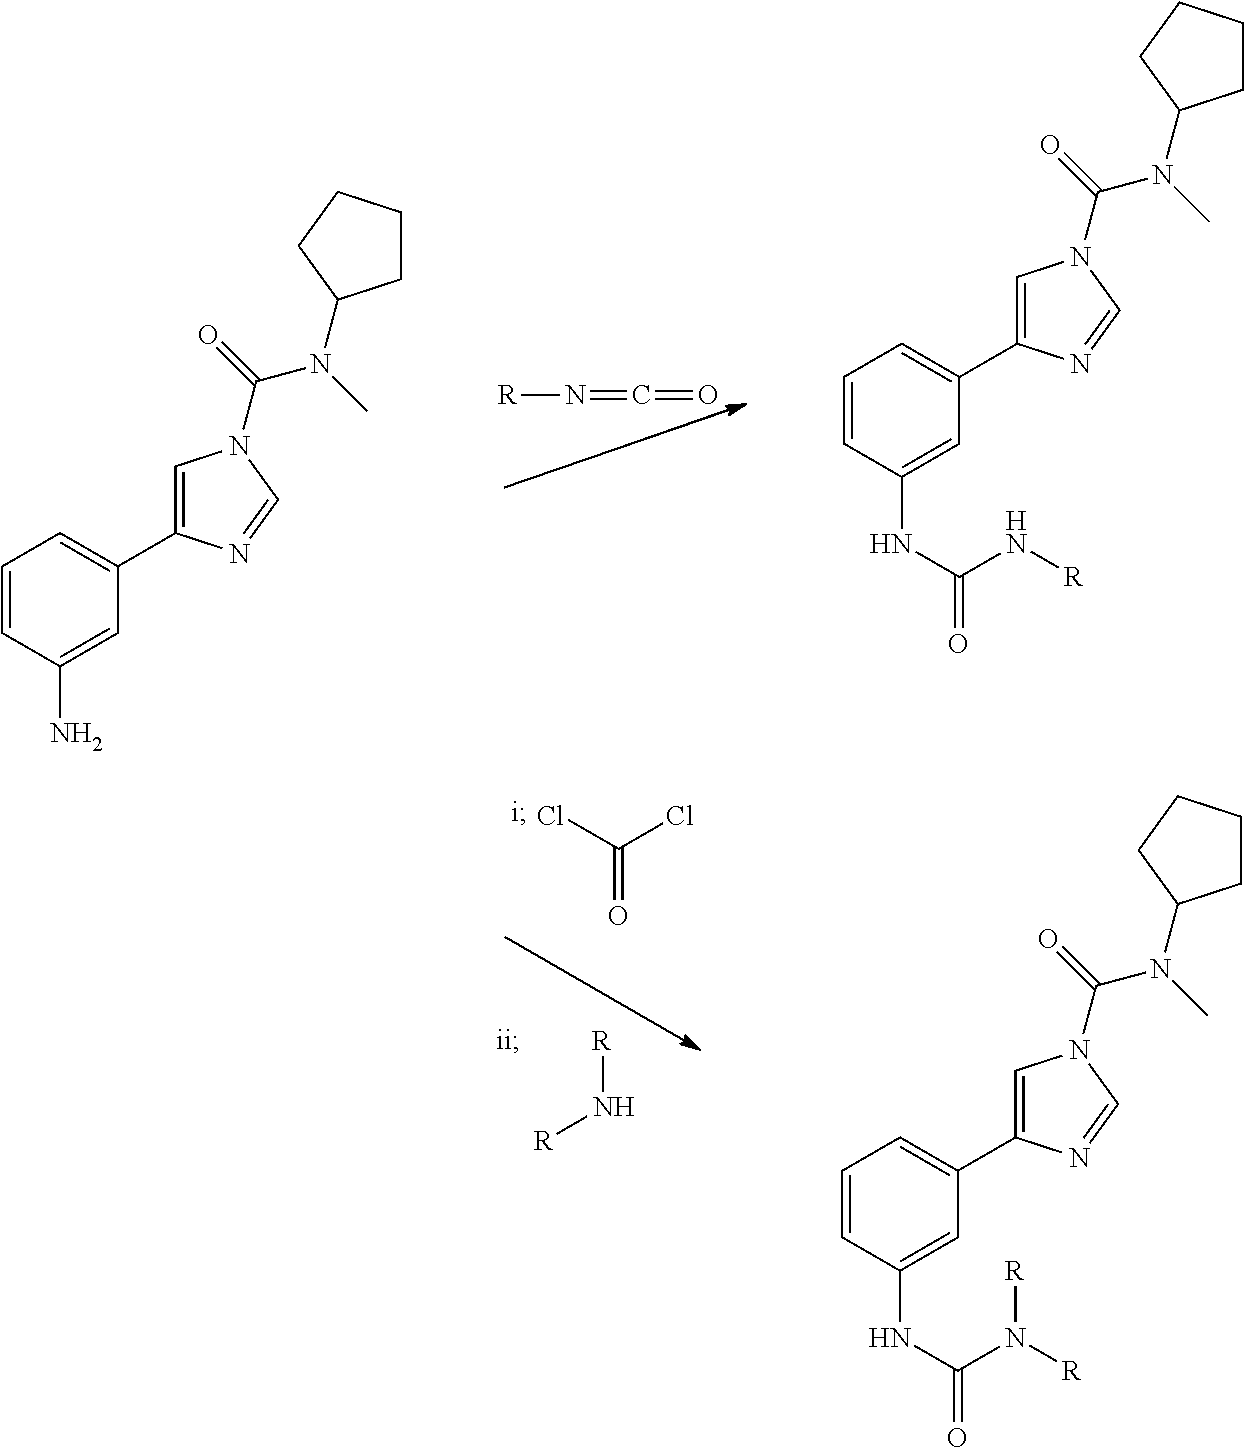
[R]N=C=O.C1=CC(N)=CC(C2=CN(C(=O)N(C)C3CCCC3)C=N2)=C1.C1=CC(NC(=O)N[R])=CC(C2=CN(C(=O)N(C)C3CCCC3)C=N2)=C1.[R]N[R].C(=O)(Cl)Cl.C1=CC(NC(=O)N([R])[R])=CC(C2=CN(C(=O)N(C)C3CCCC3)C=N2)=C1
